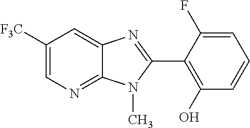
C1([F3C])=CN=C2C(=C1)N=C(C1=C(O)C=CC=C1F)N2C
